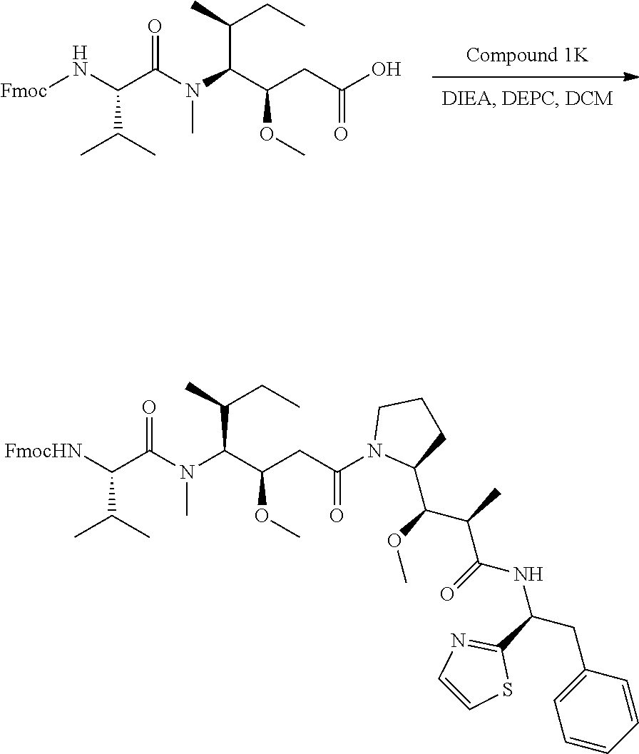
C(C(N(C(C(CC(=O)O)OC)C(CC)C)C)=O)(C(C)C)N[Fmoc].C(C(N(C(C(CC(=O)N1C(C(C(C(NC(CC2=CC=CC=C2)C2=NC=CS2)=O)C)OC)CCC1)OC)C(CC)C)C)=O)(C(C)C)[FmocHN]
